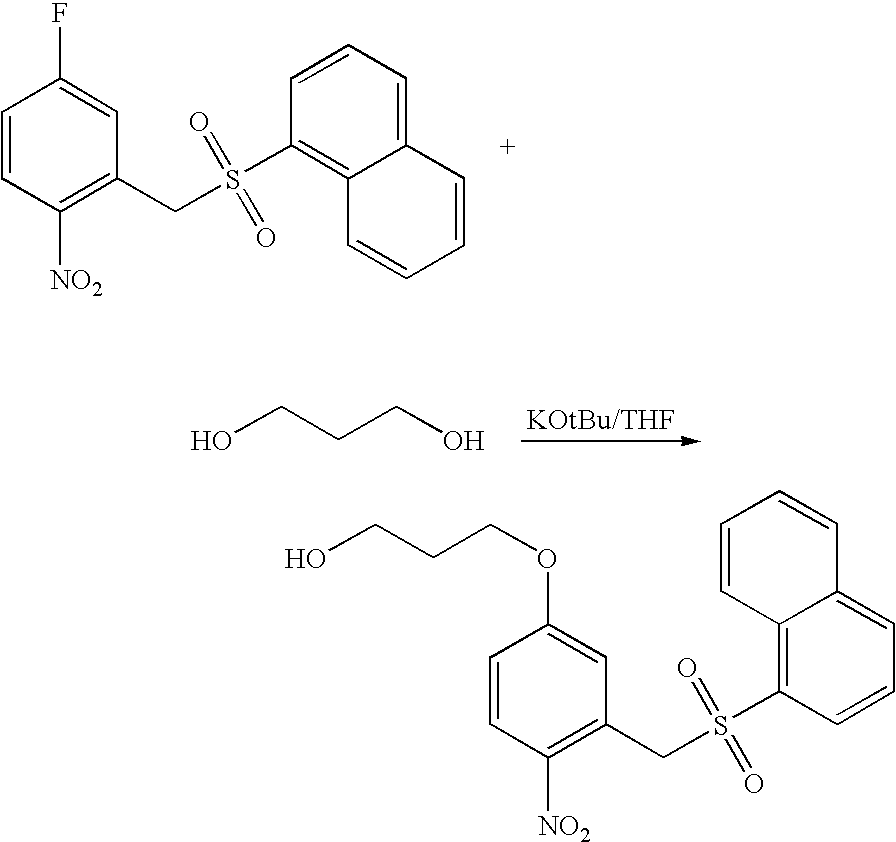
C1=CC([NO2])=C(CS(C2=C3C(=CC=C2)C=CC=C3)(=O)=O)C=C1F.OCCCO.C1=CC([NO2])=C(CS(C2=C3C(=CC=C2)C=CC=C3)(=O)=O)C=C1OCCCO
